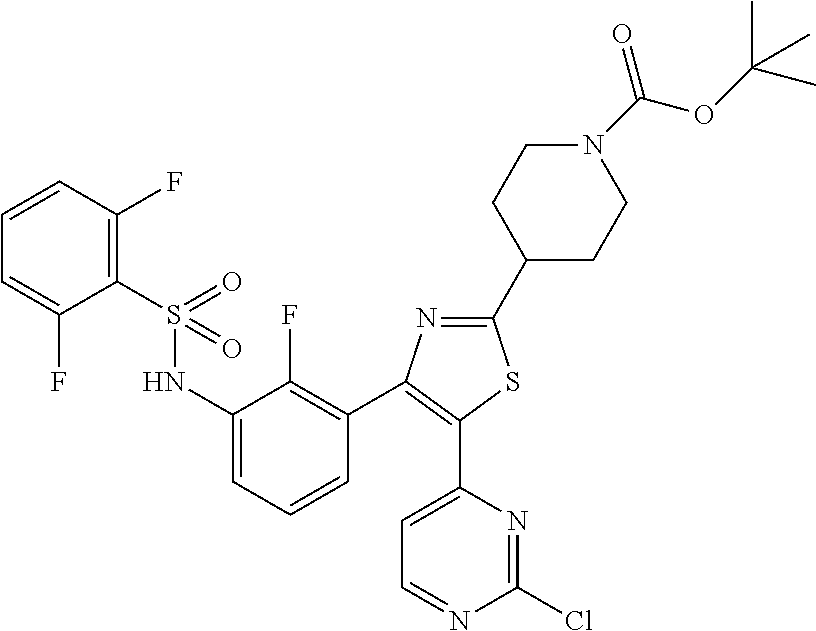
C1(C2CCN(C(OC(C)(C)C)=O)CC2)=NC(C2=C(F)C(NS(C3=C(F)C=CC=C3F)(=O)=O)=CC=C2)=C(C2=CC=NC(Cl)=N2)S1
